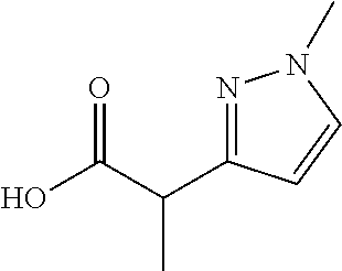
N1=C(C(C(O)=O)C)C=CN1C
